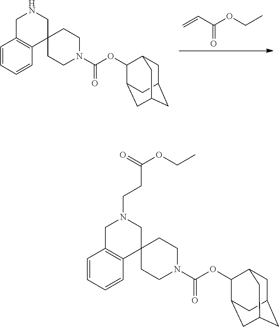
C(=C)C(OCC)=O.C1C2CC3CC(C2)C(OC(N2CCC4(CC2)CNCC2=C4C=CC=C2)=O)C1C3.C1C2CC3CC(C2)C(OC(N2CCC4(CC2)CN(CCC(OCC)=O)CC2=C4C=CC=C2)=O)C1C3
